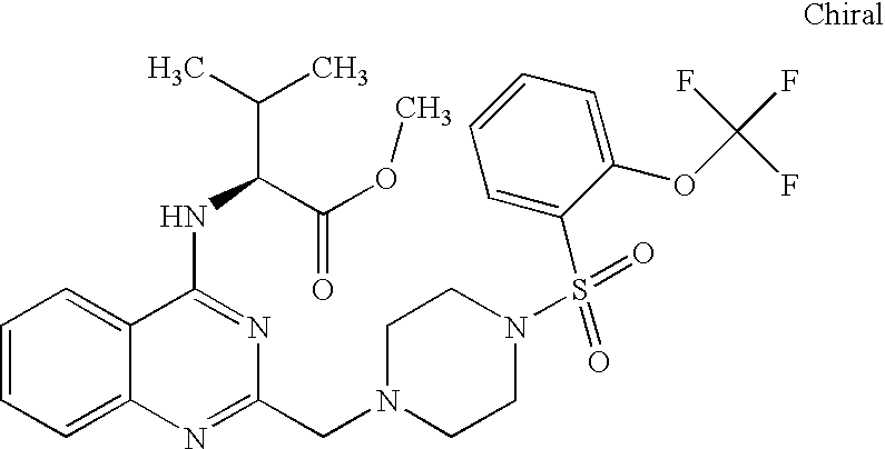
C1=CC=C2C(=C1)C(NC(C(C)C)C(OC)=O)=NC(CN1CCN(S(=O)(C3=CC=CC=C3OC(F)(F)F)=O)CC1)=N2
